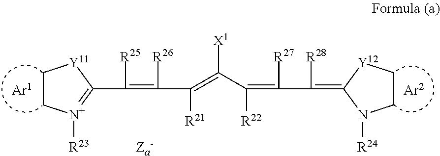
C1C[N+]([R23])=C(C([R25])=C([R26])C([R21])=C(C([R22])=C([R27])C([R28])=C2N([R24])CC[Y12]2)[X1])[Y11]1
